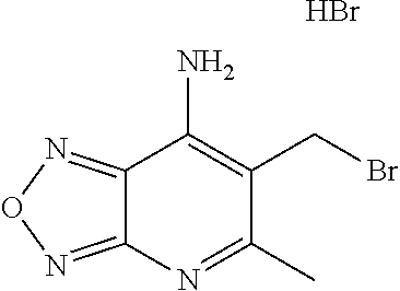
C12=NON=C1N=C(C)C(CBr)=C2N.Br
